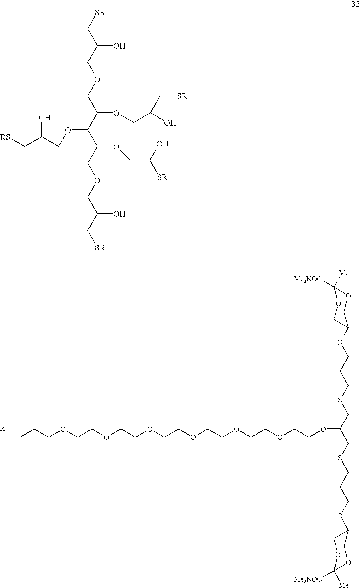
CCCOCCOCCOCCOCCOCCOCCOC(CSCCCOC1COC([Me])([Me2NOC])OC1)CSCCCOC1COC([Me])([Me2NOC])OC1.O(C(C(C(OCC(O)[SR])COCC(O)C[SR])OCC(C[RS])O)COCC(O)C[SR])CC(O)C[SR]
